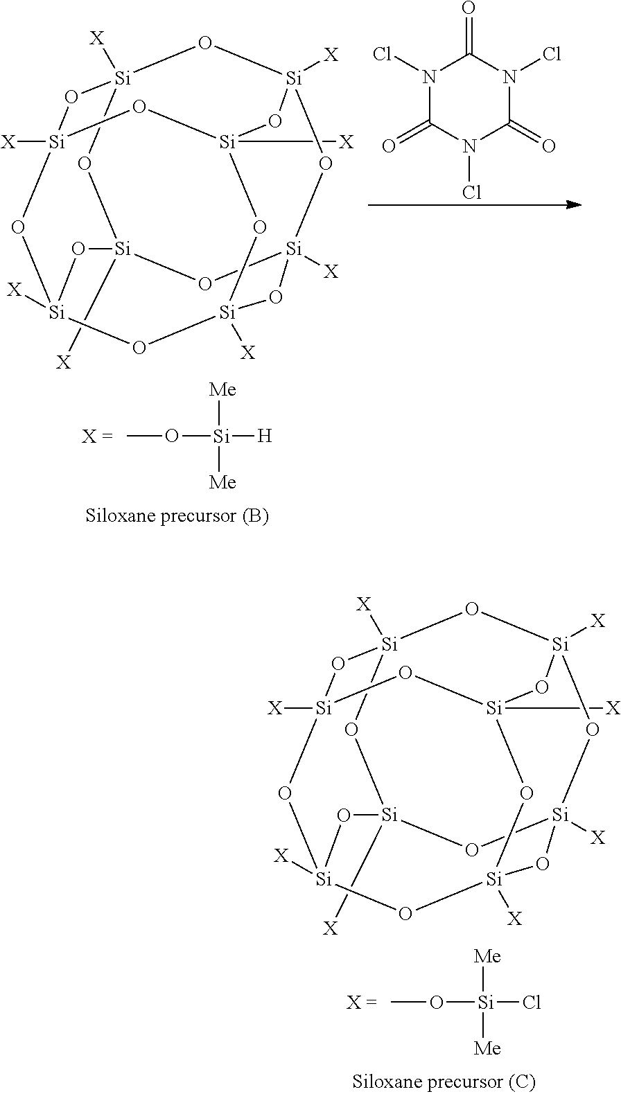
CO[Si]([H])([Me])[Me].C([Si]12O[Si]3([X])O[Si]4([X])O[Si]([X])(O1)O[Si]1([X])O[Si]([X])(O[Si]([X])(O[Si]([X])(O1)O2)O3)O4)[X].N1(Cl)C(=O)N(Cl)C(=O)N(Cl)C1=O.CO[Si](Cl)([Me])[Me].C([Si]12O[Si]3([X])O[Si]4([X])O[Si]([X])(O1)O[Si]1([X])O[Si]([X])(O[Si]([X])(O[Si]([X])(O1)O2)O3)O4)[X]
